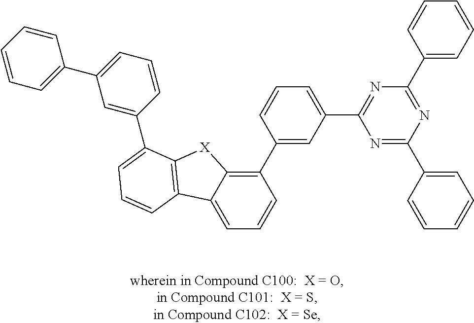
C1=C2C(=C(C3=CC(C4=NC(C5=CC=CC=C5)=NC(C5=CC=CC=C5)=N4)=CC=C3)C=C1)[X]C1=C2C=CC=C1C1=CC(C2=CC=CC=C2)=CC=C1
